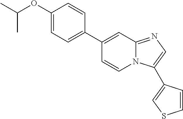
C1(C2=CC=C(OC(C)C)C=C2)=CC2=NC=C(C3=CSC=C3)N2C=C1
